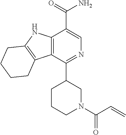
C12=C(C(C3CCCN(C(C=C)=O)C3)=NC=C1C(=O)N)C1=C(N2)CCCC1
